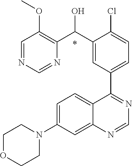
C1=C(N2CCOCC2)C=C2C(=C1)C(C1=CC=C(Cl)C(C(C3=C(OC)C=NC=N3)O)=C1)=NC=N2.*
